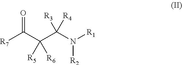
[R7]C(C(C(N([R2])[R1])([R3])[R4])([R5])[R6])=O
